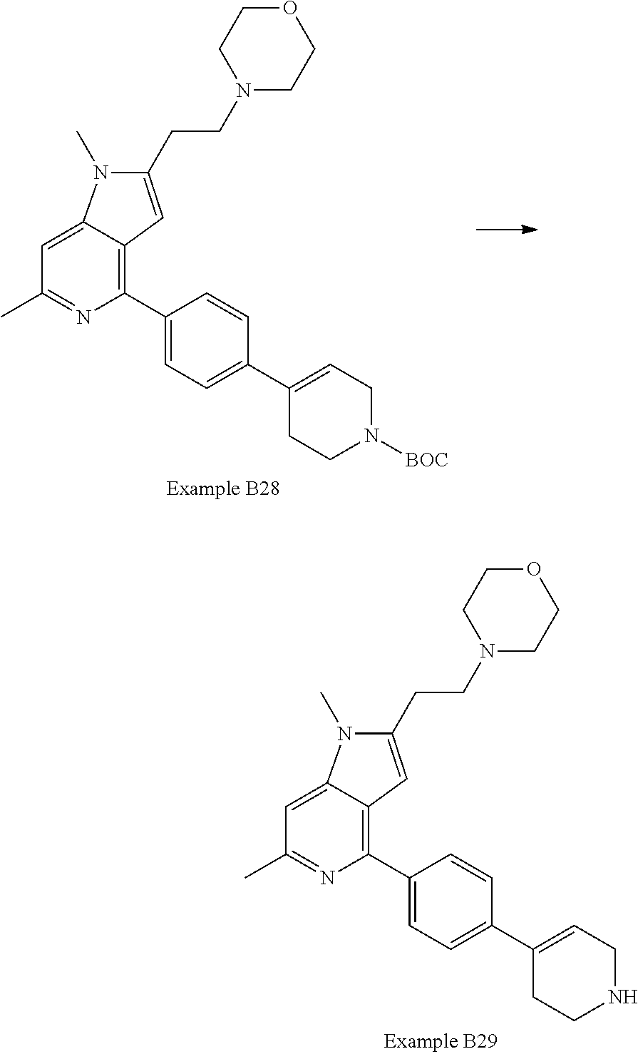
C1(CCN2CCOCC2)=CC2=C(C3=CC=C(C4=CCNCC4)C=C3)N=C(C)C=C2N1C.C1(CCN2CCOCC2)=CC2=C(C3=CC=C(C4=CCN([BOC])CC4)C=C3)N=C(C)C=C2N1C
